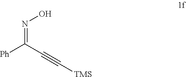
[Ph]C(C#C[TMS])=NO
